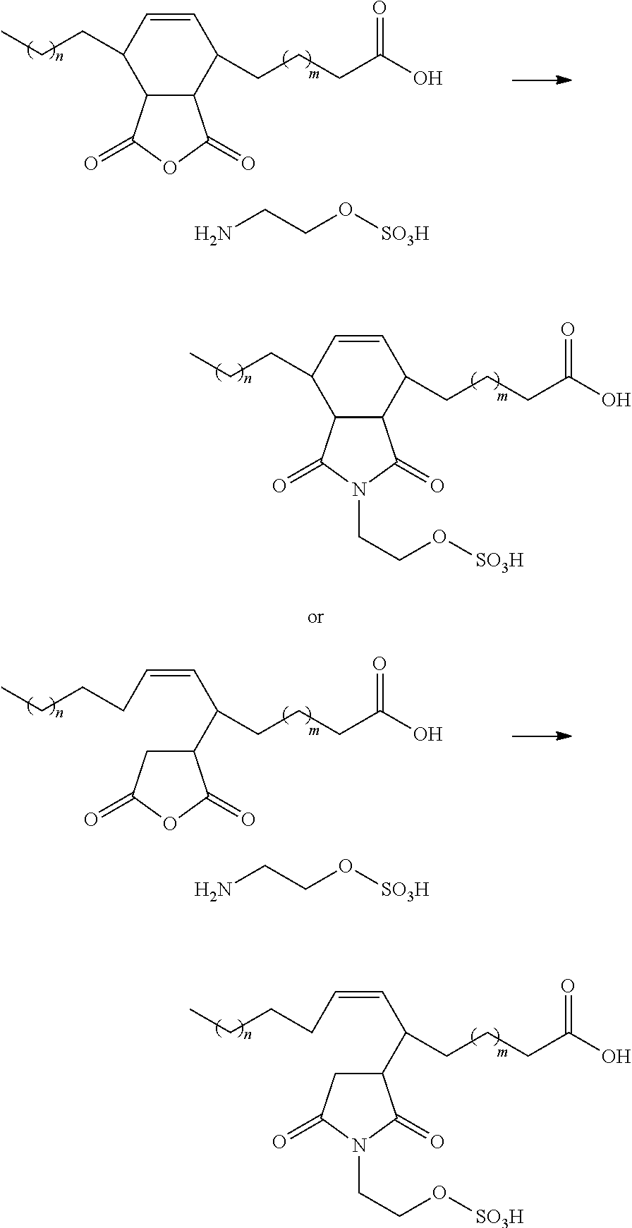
C(CC1C=CC(CCCC(O)=O)C2C1C(=O)OC2=O)C.NCCO[SO3H].C(CC1C=CC(CCCC(O)=O)C2C1C(=O)N(CCO[SO3H])C2=O)C.C(CCC=CC(C1CC(=O)OC1=O)CCCC(O)=O)C.NCCO[SO3H].C(CCC=CC(C1CC(=O)N(CCO[SO3H])C1=O)CCCC(O)=O)C
